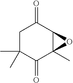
C1(=O)CC(C)(C)C(=O)C2(C)C1O2
